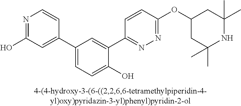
C1(C2=CC(O)=NC=C2)=CC=C(O)C(C2=NN=C(OC3CC(C)(C)NC(C)(C)C3)C=C2)=C1
